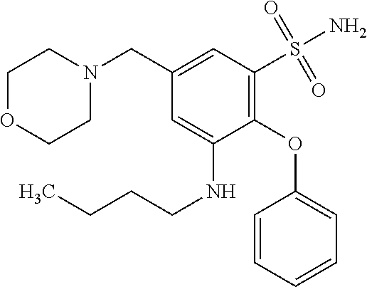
C1=CC=CC=C1OC1=C(S(N)(=O)=O)C=C(CN2CCOCC2)C=C1NCCCC
